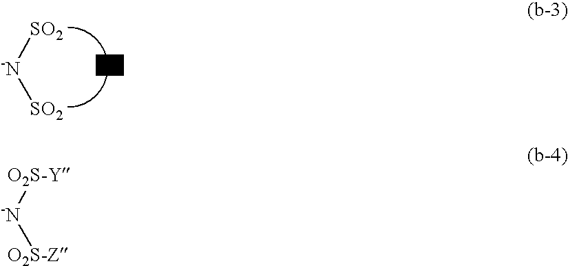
[SO2][-N][SO2].[O2S-Y][-N][O2S-Z]
